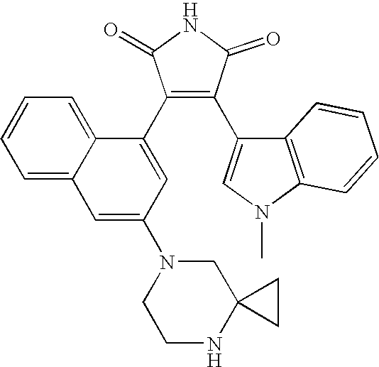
C1=C2C(=CC=C1)C(C1=C(C3=CN(C)C4=C3C=CC=C4)C(=O)NC1=O)=CC(N1CCNC3(C1)CC3)=C2
